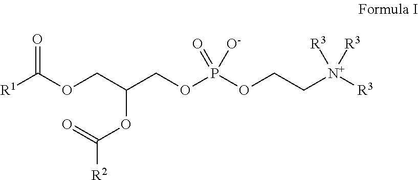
[R1]C(OCC(COP(OCC[N+]([R3])([R3])[R3])(=O)[O-])OC([R2])=O)=O
